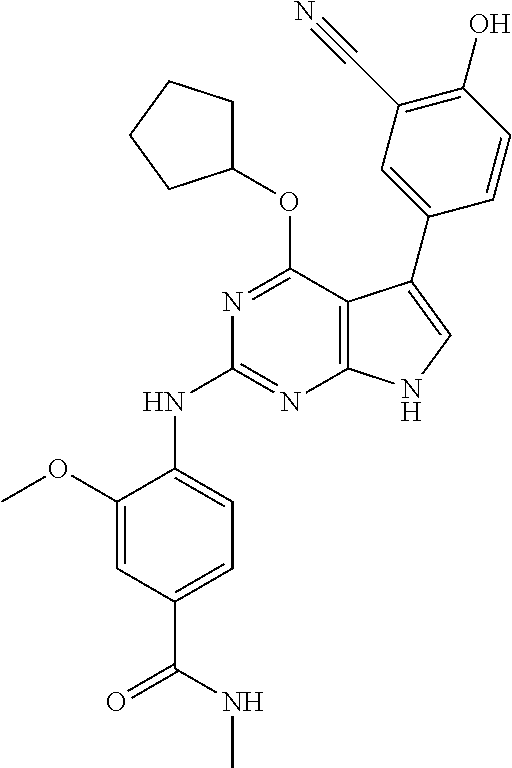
N(C1=NC2=C(C(OC3CCCC3)=N1)C(C1=CC(C#N)=C(O)C=C1)=CN2)C1=CC=C(C(NC)=O)C=C1OC
